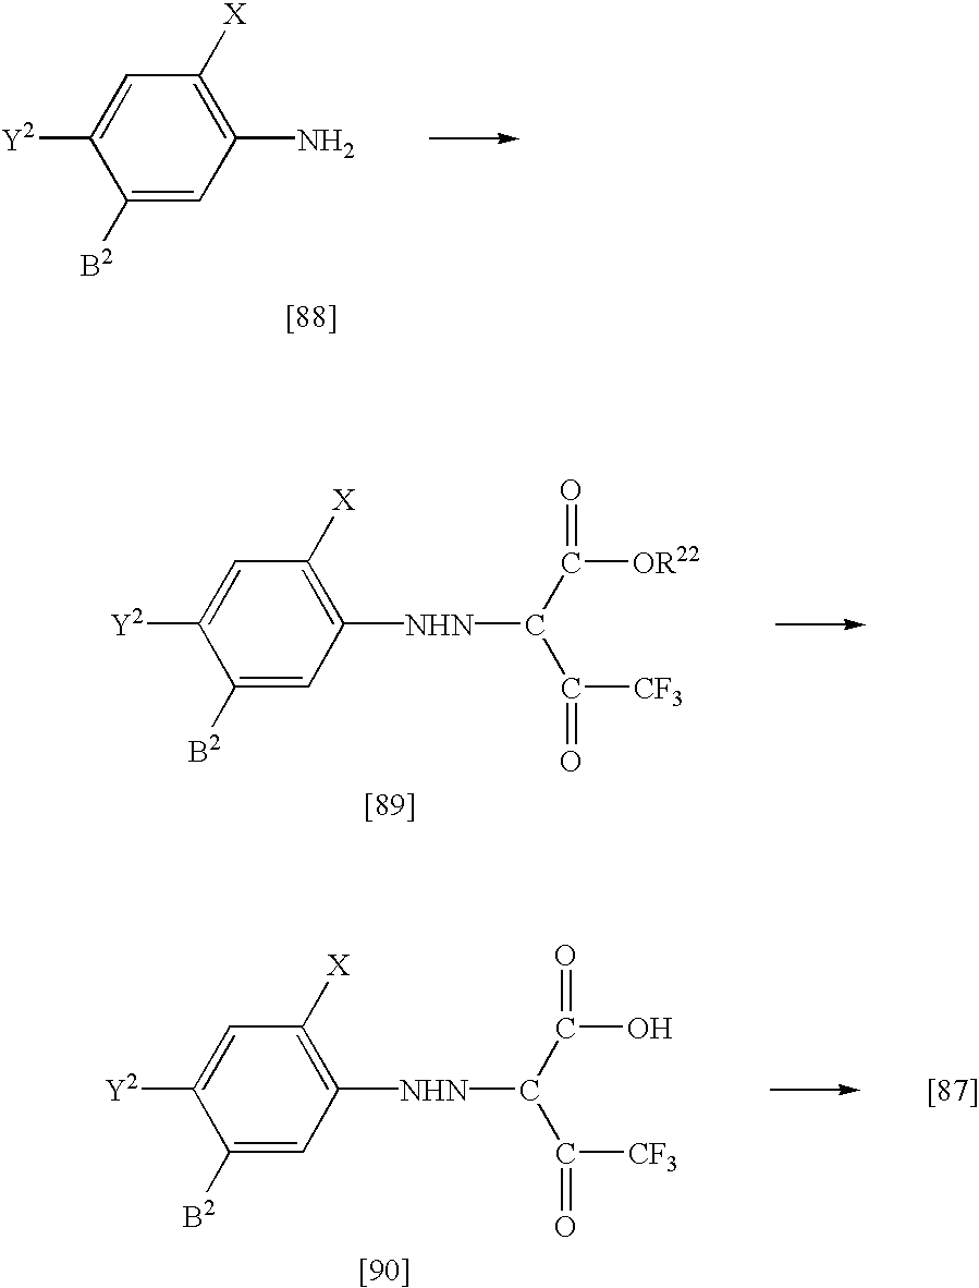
C1([B2])=CC(N)=C([X])C=C1[Y2].C1([B2])=CC([NHN]C(C([CF3])=O)C([OR22])=O)=C([X])C=C1[Y2].C1([B2])=CC([NHN]C(C([CF3])=O)C(O)=O)=C([X])C=C1[Y2]
